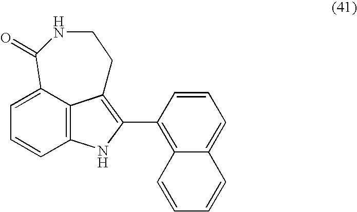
C12=C3C(=CC=C1)C(=O)NCCC3=C(C1=C3C(=CC=C1)C=CC=C3)N2
